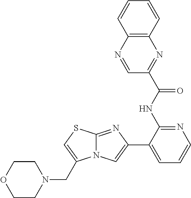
C12=NC(C3=CC=CN=C3NC(C3=NC4=C(N=C3)C=CC=C4)=O)=CN1C(CN1CCOCC1)=CS2
